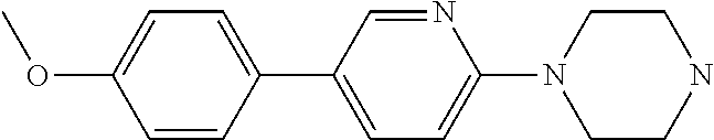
C1=CC(C2=CC=C(N3CCNCC3)N=C2)=CC=C1OC
